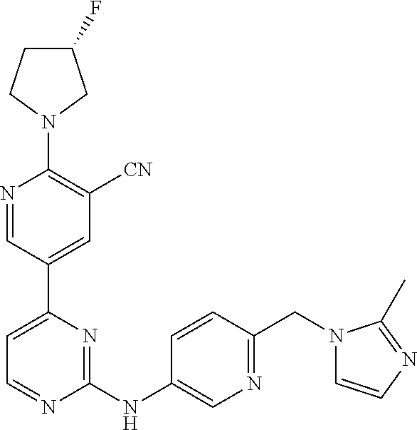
C1(F)CCN(C2=C([CN])C=C(C3=CC=NC(NC4=CN=C(CN5C=CN=C5C)C=C4)=N3)C=N2)C1
